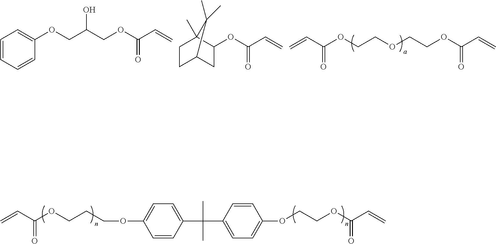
C=CC(OCCCOC1=CC=C(C(C)(C)C2=CC=C(OCCOC(C=C)=O)C=C2)C=C1)=O.C=CC(OCCOCCOC(C=C)=O)=O.C1(OCC(COC(C=C)=O)O)=CC=CC=C1.C1C2(C)C(OC(C=C)=O)CC(C1)C2(C)C
